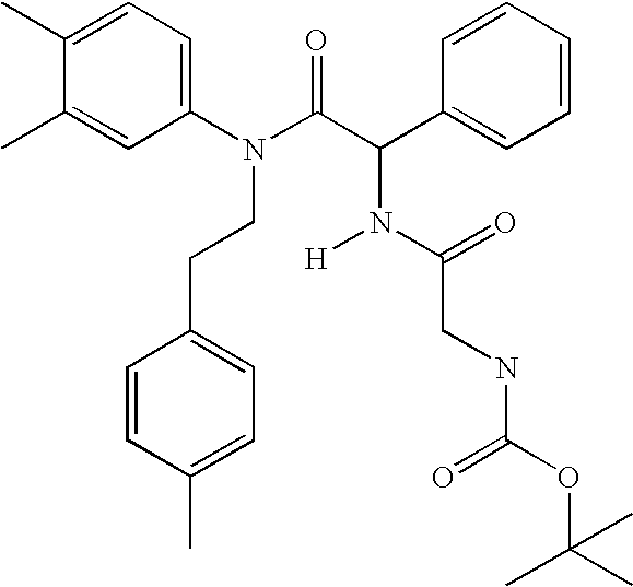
C1(N(C(C(C2=CC=CC=C2)N([H])C(CNC(OC(C)(C)C)=O)=O)=O)CCC2=CC=C(C)C=C2)=CC=C(C)C(C)=C1
